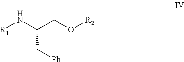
N(C(CO[R2])C[Ph])[R1]
